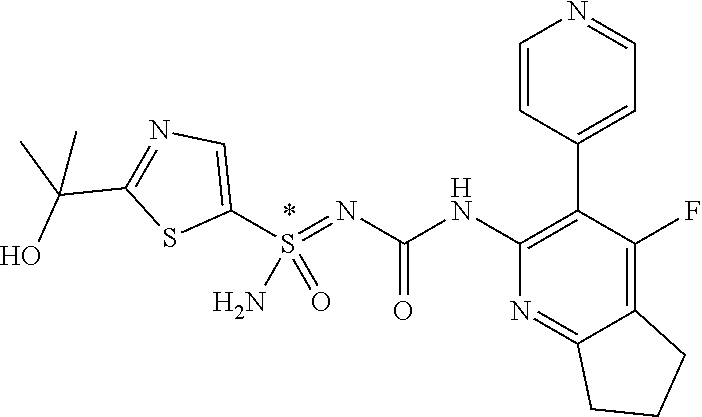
C1(C2=CC=NC=C2)=C(NC(N=S(C2=CN=C(C(C)(O)C)S2)(=O)N)=O)N=C2C(=C1F)CCC2
